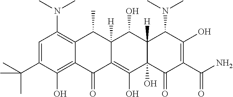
C1=C(C(C)(C)C)C(O)=C2C(=C1N(C)C)C(C)C1([H])C(=C(O)C3(O)C([H])(C1O)C(N(C)C)C(O)=C(C(N)=O)C3=O)C2=O
